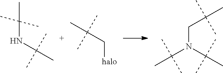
CC(NC(C)(C)C)(C)C.C([halo])C(C)(C)C.C(N(C(C)(C)C)CC(C)(C)C)(C)(C)C
